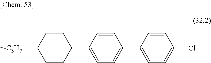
C1CC(C2=CC=C(C3=CC=C(Cl)C=C3)C=C2)CCC1[n-C3H7]
